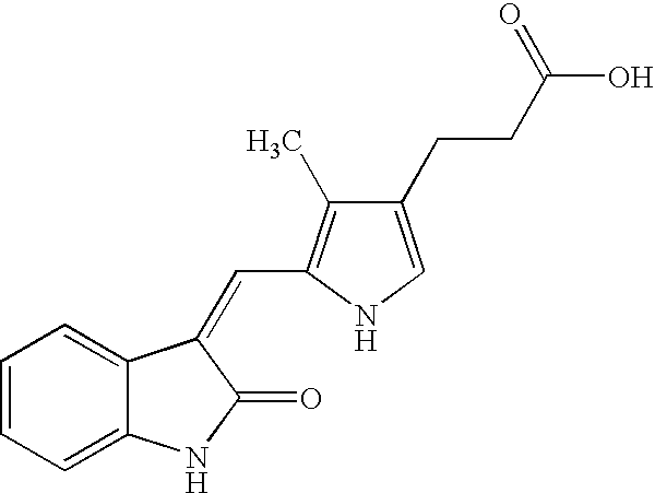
C1=CC=C2C(=C1)C(=CC1=C(C)C(CCC(O)=O)=CN1)C(=O)N2
